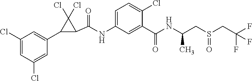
C1(Cl)=CC(Cl)=CC(C2C(C(=O)NC3=CC=C(Cl)C(C(=O)NC(CS(CC(F)(F)F)=O)C)=C3)C2(Cl)Cl)=C1
